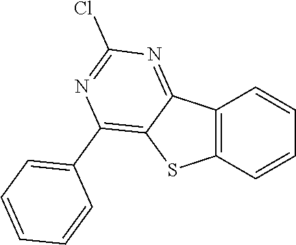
C12=C(C=CC=C1)SC1=C(C3=CC=CC=C3)N=C(Cl)N=C21
